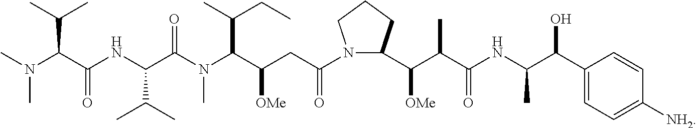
N1(C(CC(C(N(C(C(NC(C(N(C)C)C(C)C)=O)C(C)C)=O)C)C(C)CC)[OMe])=O)C(C(C(C(NC(C(C2=CC=C([NH2])C=C2)O)C)=O)C)[OMe])CCC1
